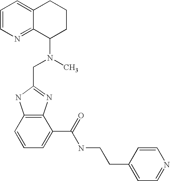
C1=CN=C2C(=C1)CCCC2N(C)CC1=NC2=C(N1)C=CC=C2C(=O)NCCC1=CC=NC=C1
